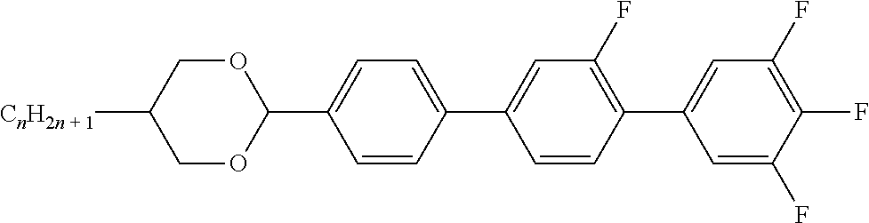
C1OC(C2=CC=C(C3=CC(F)=C(C4=CC(F)=C(F)C(F)=C4)C=C3)C=C2)OCC1[CnH2n + 1]
